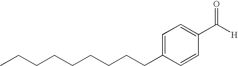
C(CC1=CC=C(C(=O)[H])C=C1)CCCCCCC
